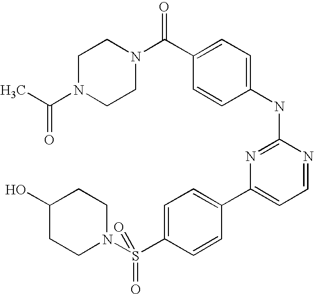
C1N(C(C)=O)CCN(C(C2=CC=C(NC3=NC(C4=CC=C(S(N5CCC(O)CC5)(=O)=O)C=C4)=CC=N3)C=C2)=O)C1
